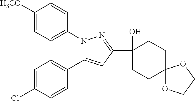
C1CC2(CCC1(C1=NN(C3=CC=C([H3CO])C=C3)C(C3=CC=C(Cl)C=C3)=C1)O)OCCO2
